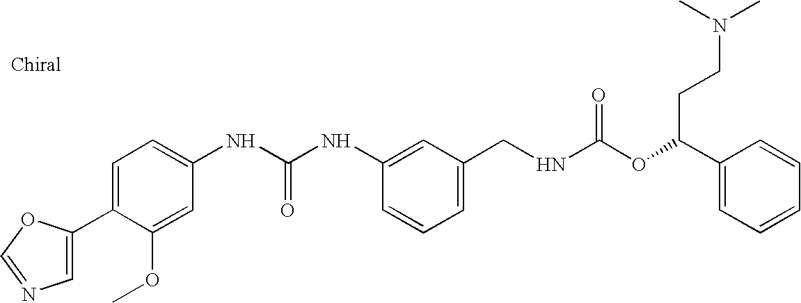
C1(C2=CC=C(NC(NC3=CC(CNC(OC(C4=CC=CC=C4)CCN(C)C)=O)=CC=C3)=O)C=C2OC)=CN=CO1
